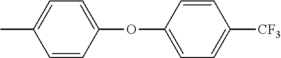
CC1=CC=C(OC2=CC=C([CF3])C=C2)C=C1
